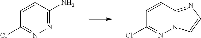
C1=CC(N)=NN=C1Cl.C1=CC2=NC=CN2N=C1Cl
